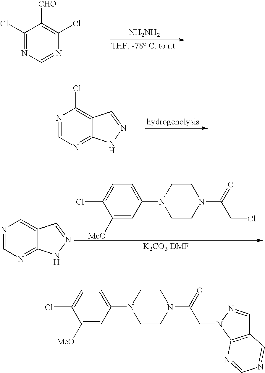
C1(Cl)=NC=NC(Cl)=C1[CHO].[NH2NH2].N1=CN=C2C(=C1Cl)C=NN2.N1=CN=C2C(=C1)C=NN2.C1([MeO])=CC(N2CCN(C(=O)CCl)CC2)=CC=C1Cl.C1([MeO])=CC(N2CCN(C(=O)CN3C4=C(C=N3)C=NC=N4)CC2)=CC=C1Cl
